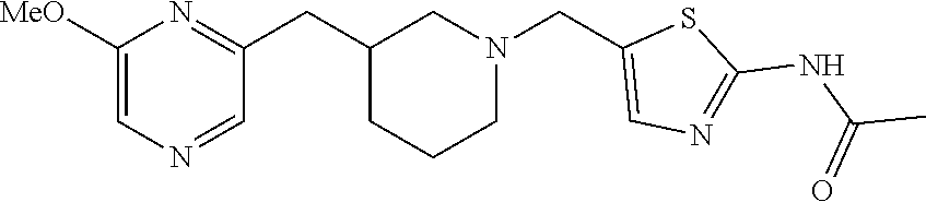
C1(CC2CCCN(CC3=CN=C(NC(=O)C)S3)C2)=NC([MeO])=CN=C1
